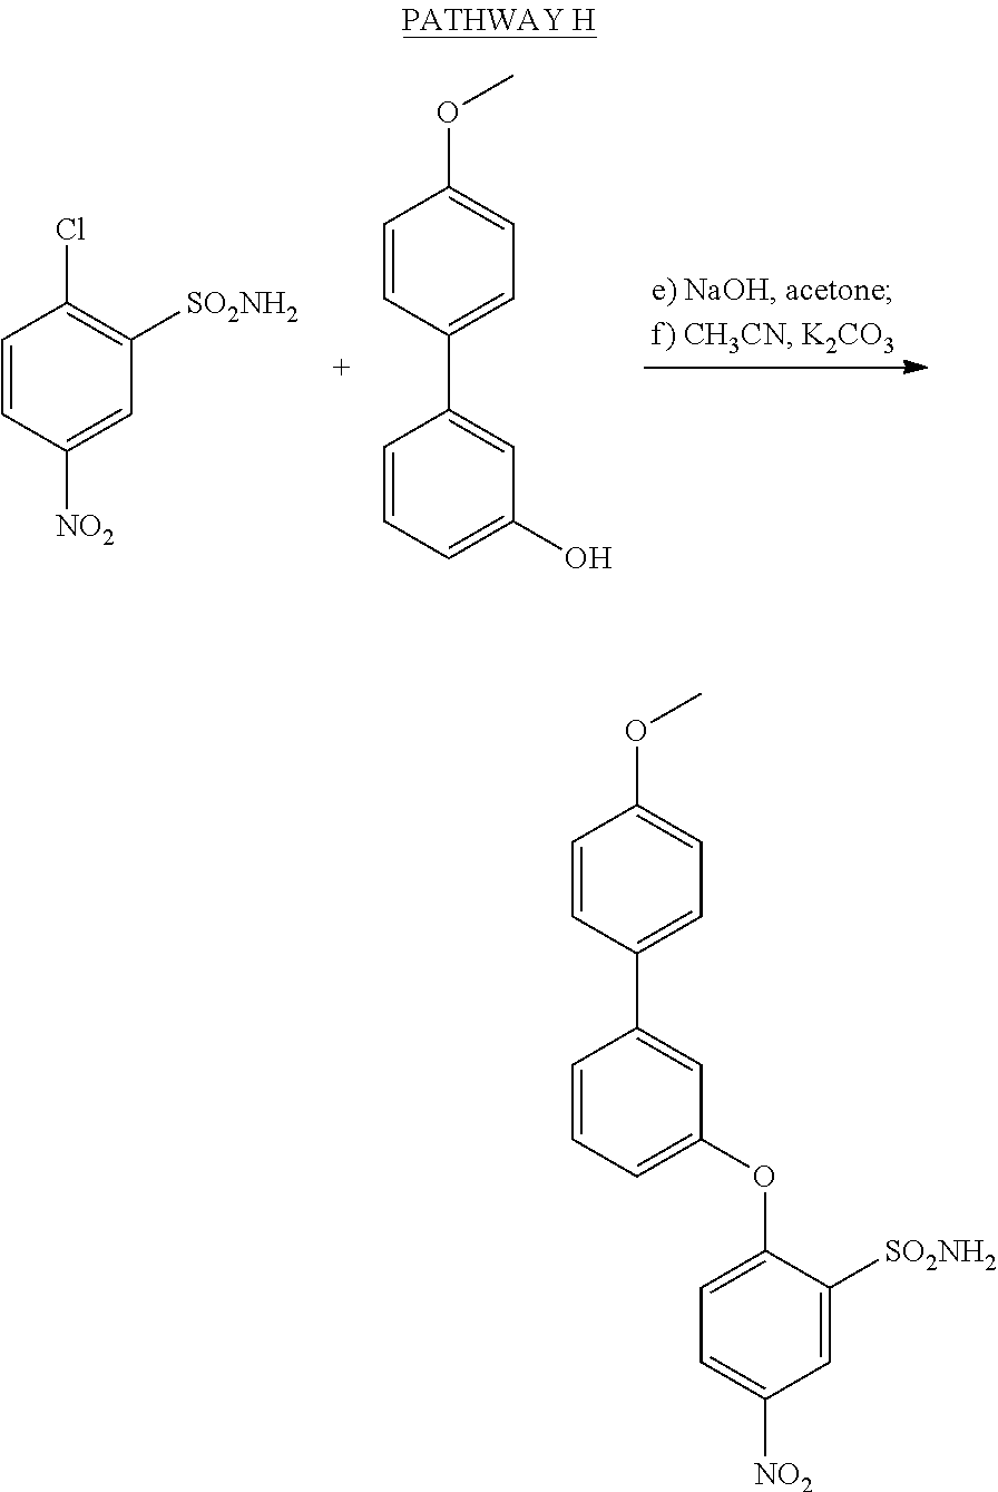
C1=CC=C(O)C=C1C1=CC=C(OC)C=C1.C1=CC([NO2])=CC([SO2NH2])=C1Cl.C1=CC=C(OC2=CC=C([NO2])C=C2[SO2NH2])C=C1C1=CC=C(OC)C=C1
